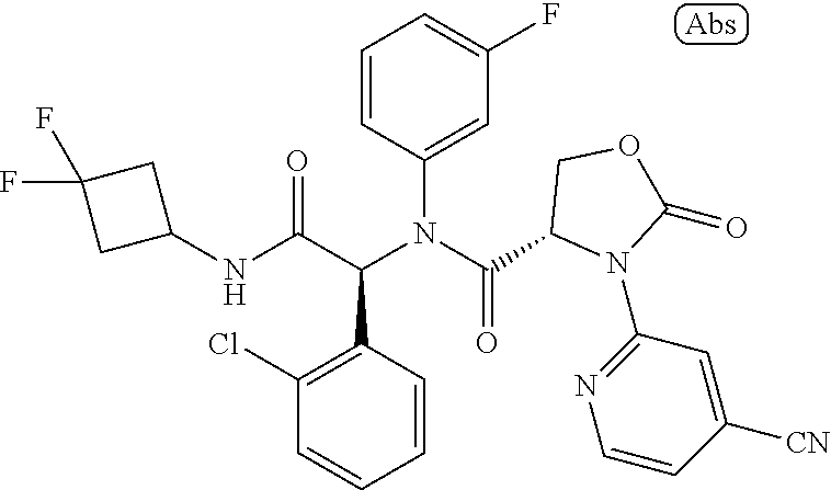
C1=CC(N(C(=O)C2N(C3=NC=CC([CN])=C3)C(=O)OC2)C(C(NC2CC(F)(F)C2)=O)C2=C(Cl)C=CC=C2)=CC(F)=C1
